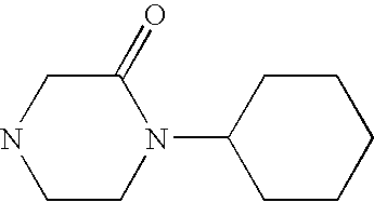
C1CN(C2CCCCC2)C(=O)CN1
